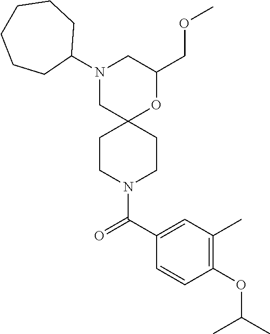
C1(COC)OC2(CN(C3CCCCCC3)C1)CCN(C(C1=CC(C)=C(OC(C)C)C=C1)=O)CC2
